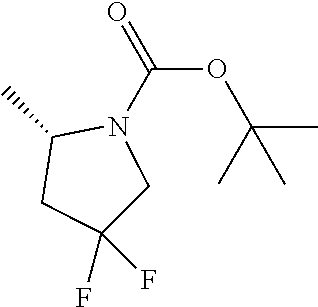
C1(C)CC(F)(F)CN1C(=O)OC(C)(C)C
